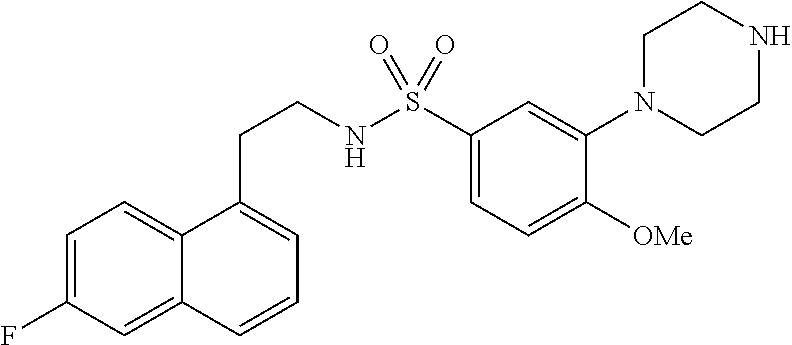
C1=C(F)C=C2C(=C1)C(CCNS(C1=CC=C([OMe])C(N3CCNCC3)=C1)(=O)=O)=CC=C2
